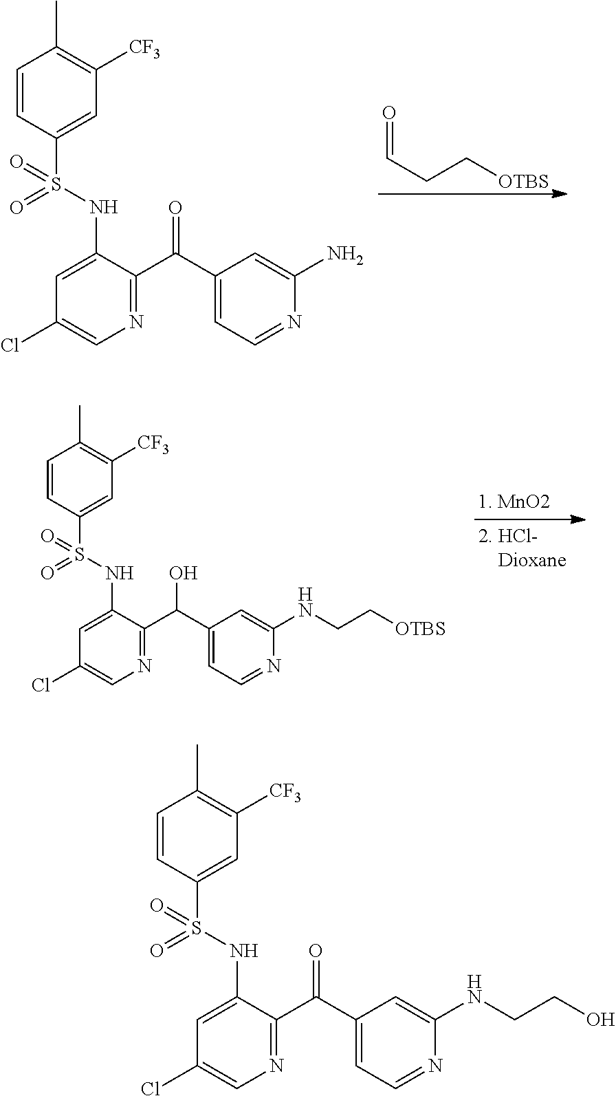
C1=CC(S(NC2=CC(Cl)=CN=C2C(C2=CC=NC(N)=C2)=O)(=O)=O)=CC([CF3])=C1C.O=CCC[OTBS].C1=CC(S(NC2=CC(Cl)=CN=C2C(C2=CC=NC(NCC[OTBS])=C2)O)(=O)=O)=CC([CF3])=C1C.C1=CC(S(NC2=CC(Cl)=CN=C2C(C2=CC=NC(NCCO)=C2)=O)(=O)=O)=CC([CF3])=C1C
